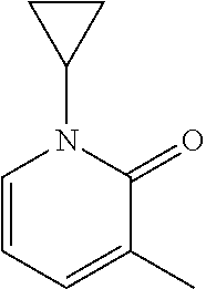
C1=CC=C(C)C(=O)N1C1CC1
